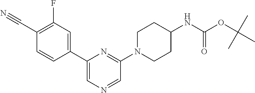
C1(C2=CC(F)=C(C#N)C=C2)=CN=CC(N2CCC(NC(OC(C)(C)C)=O)CC2)=N1
